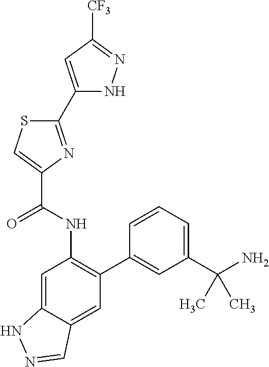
C1(C2=NC(C(NC3=C(C4=CC(C(N)(C)C)=CC=C4)C=C4C(=C3)NN=C4)=O)=CS2)=CC([CF3])=NN1
